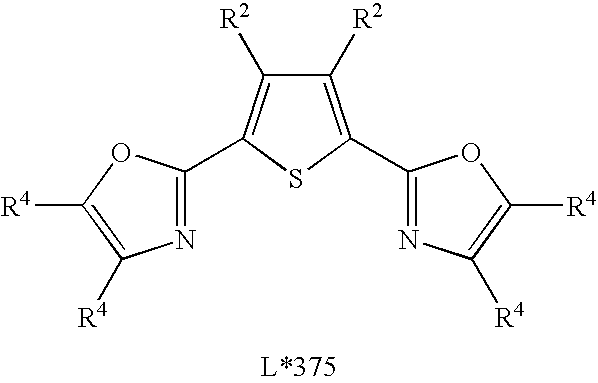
N1=C(C2=C([R2])C([R2])=C(C3=NC([R4])=C([R4])O3)S2)OC([R4])=C1[R4]
